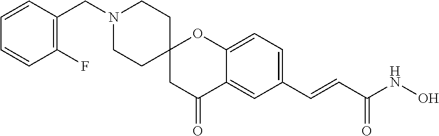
C(N1CCC2(CC1)CC(=O)C1=CC(C=CC(NO)=O)=CC=C1O2)C1=C(F)C=CC=C1
